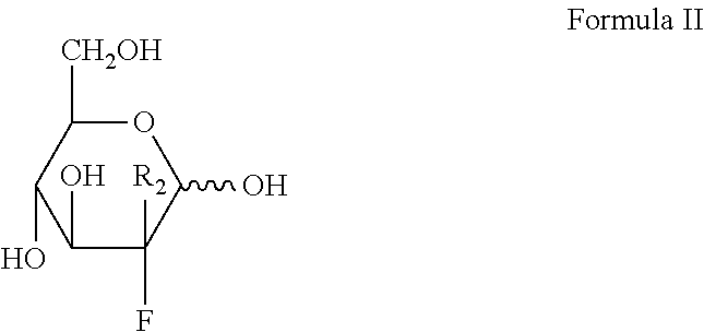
O1C([CH2OH])C(O)C(O)C([R2])(F)C1O
